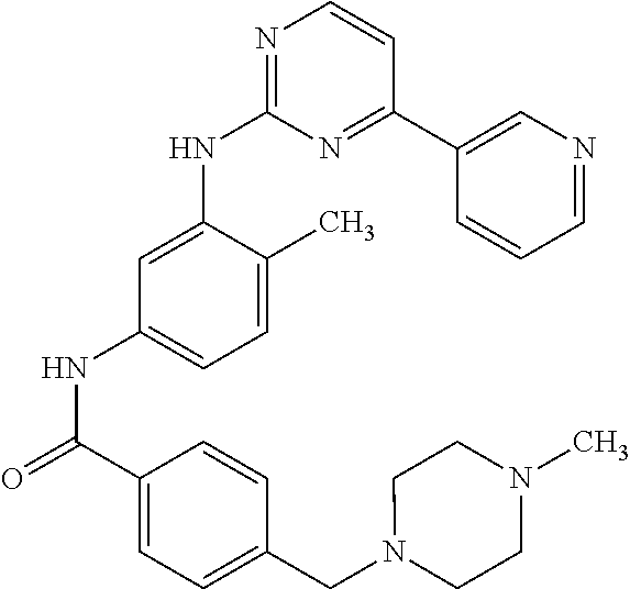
C1(C(NC2=CC=C(C)C(NC3=NC=CC(C4=CN=CC=C4)=N3)=C2)=O)=CC=C(CN2CCN(C)CC2)C=C1
